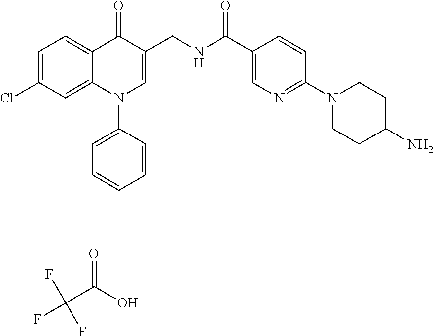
C(C(O)=O)(F)(F)F.C1=C(Cl)C=C2C(=C1)C(=O)C(CNC(C1=CN=C(N3CCC(N)CC3)C=C1)=O)=CN2C1=CC=CC=C1
